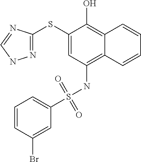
N1=C(SC2=CC(NS(C3=CC=CC(Br)=C3)(=O)=O)=C3C(=C2O)C=CC=C3)N=CN1
